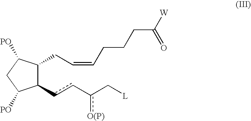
C1(cc-c(C[L])[O(P)])C(CC=CCCCC(=O)[W])C([PO])CC1[PO]
